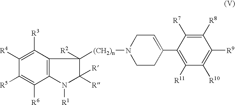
C1([R5])=C([R6])C2=C(C([R3])=C1[R4])C([(CH2)n]N1CCC(C3=C([R11])C([R10])=C([R9])C([R8])=C3[R7])=CC1)([R2])C([R])([R])N2[R1]
